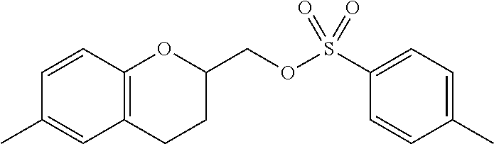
C1(C)=CC2=C(C=C1)OC(COS(C1=CC=C(C)C=C1)(=O)=O)CC2
